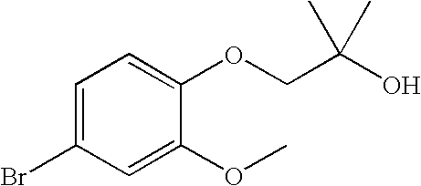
BrC1=CC=C(OCC(O)(C)C)C(OC)=C1
